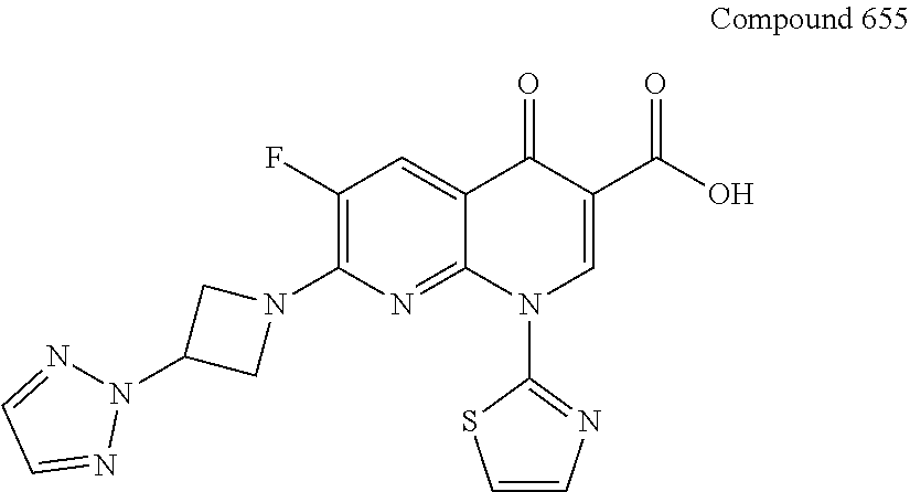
C1(F)=C(N2CC(N3N=CC=N3)C2)N=C2C(=C1)C(=O)C(C(O)=O)=CN2C1=NC=CS1
